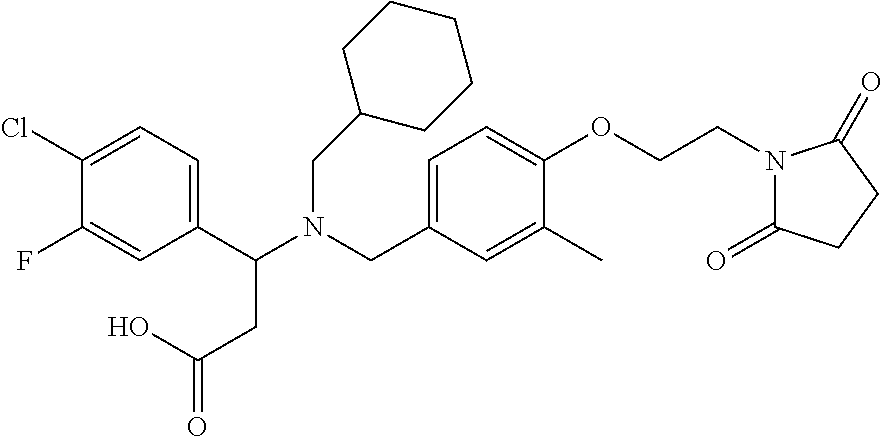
C1(C(N(CC2=CC=C(OCCN3C(=O)CCC3=O)C(C)=C2)CC2CCCCC2)CC(=O)O)=CC=C(Cl)C(F)=C1
